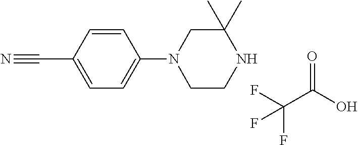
C(C(O)=O)(F)(F)F.N1(C2=CC=C(C#N)C=C2)CCNC(C)(C)C1
